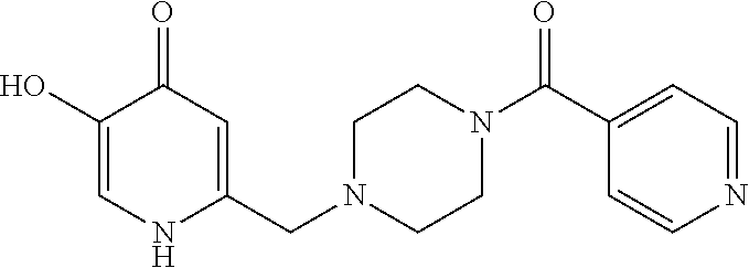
C1(O)=CNC(CN2CCN(C(C3=CC=NC=C3)=O)CC2)=CC1=O
